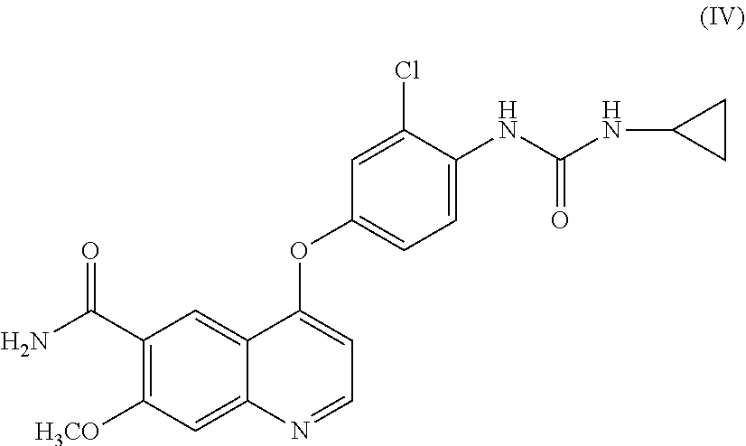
C1(C(N)=O)=C([H3CO])C=C2C(=C1)C(OC1=CC=C(NC(=O)NC3CC3)C(Cl)=C1)=CC=N2
